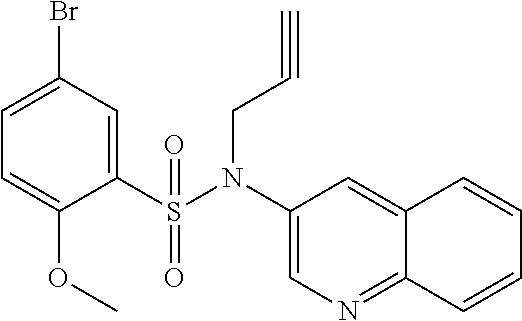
C1=C(Br)C=C(S(N(C2=CN=C3C(=C2)C=CC=C3)CC#C)(=O)=O)C(OC)=C1
